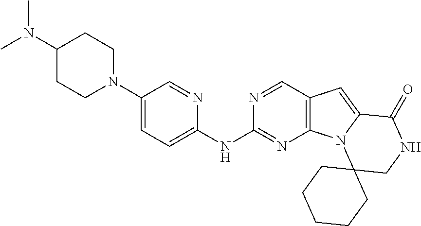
C1(N(C)C)CCN(C2=CC=C(NC3=NC4=C(C=N3)C=C3N4C4(CNC3=O)CCCCC4)N=C2)CC1
